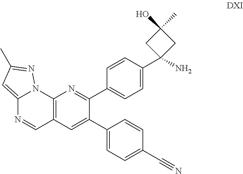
C12=CC(C)=NN1C1=C(C=N2)C=C(C2=CC=C(C#N)C=C2)C(C2=CC=C(C3(N)CC(O)(C)C3)C=C2)=N1
